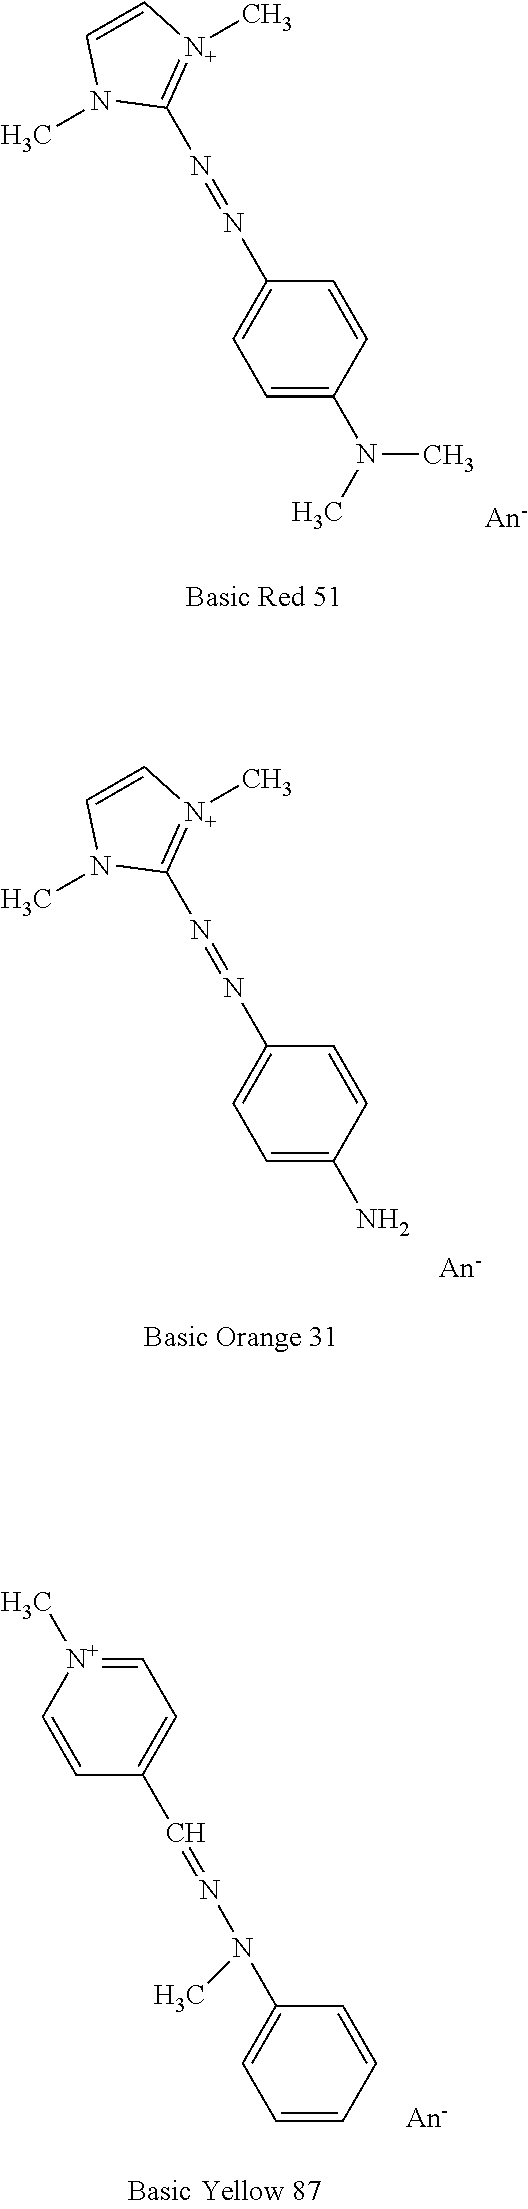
C1(N=NC2=[N+](C)C=CN2C)=CC=C(N(C)C)C=C1.C1(N=NC2=[N+](C)C=CN2C)=CC=C(N)C=C1.C1=[N+](C)C=CC(C=NN(C)C2=CC=CC=C2)=C1
